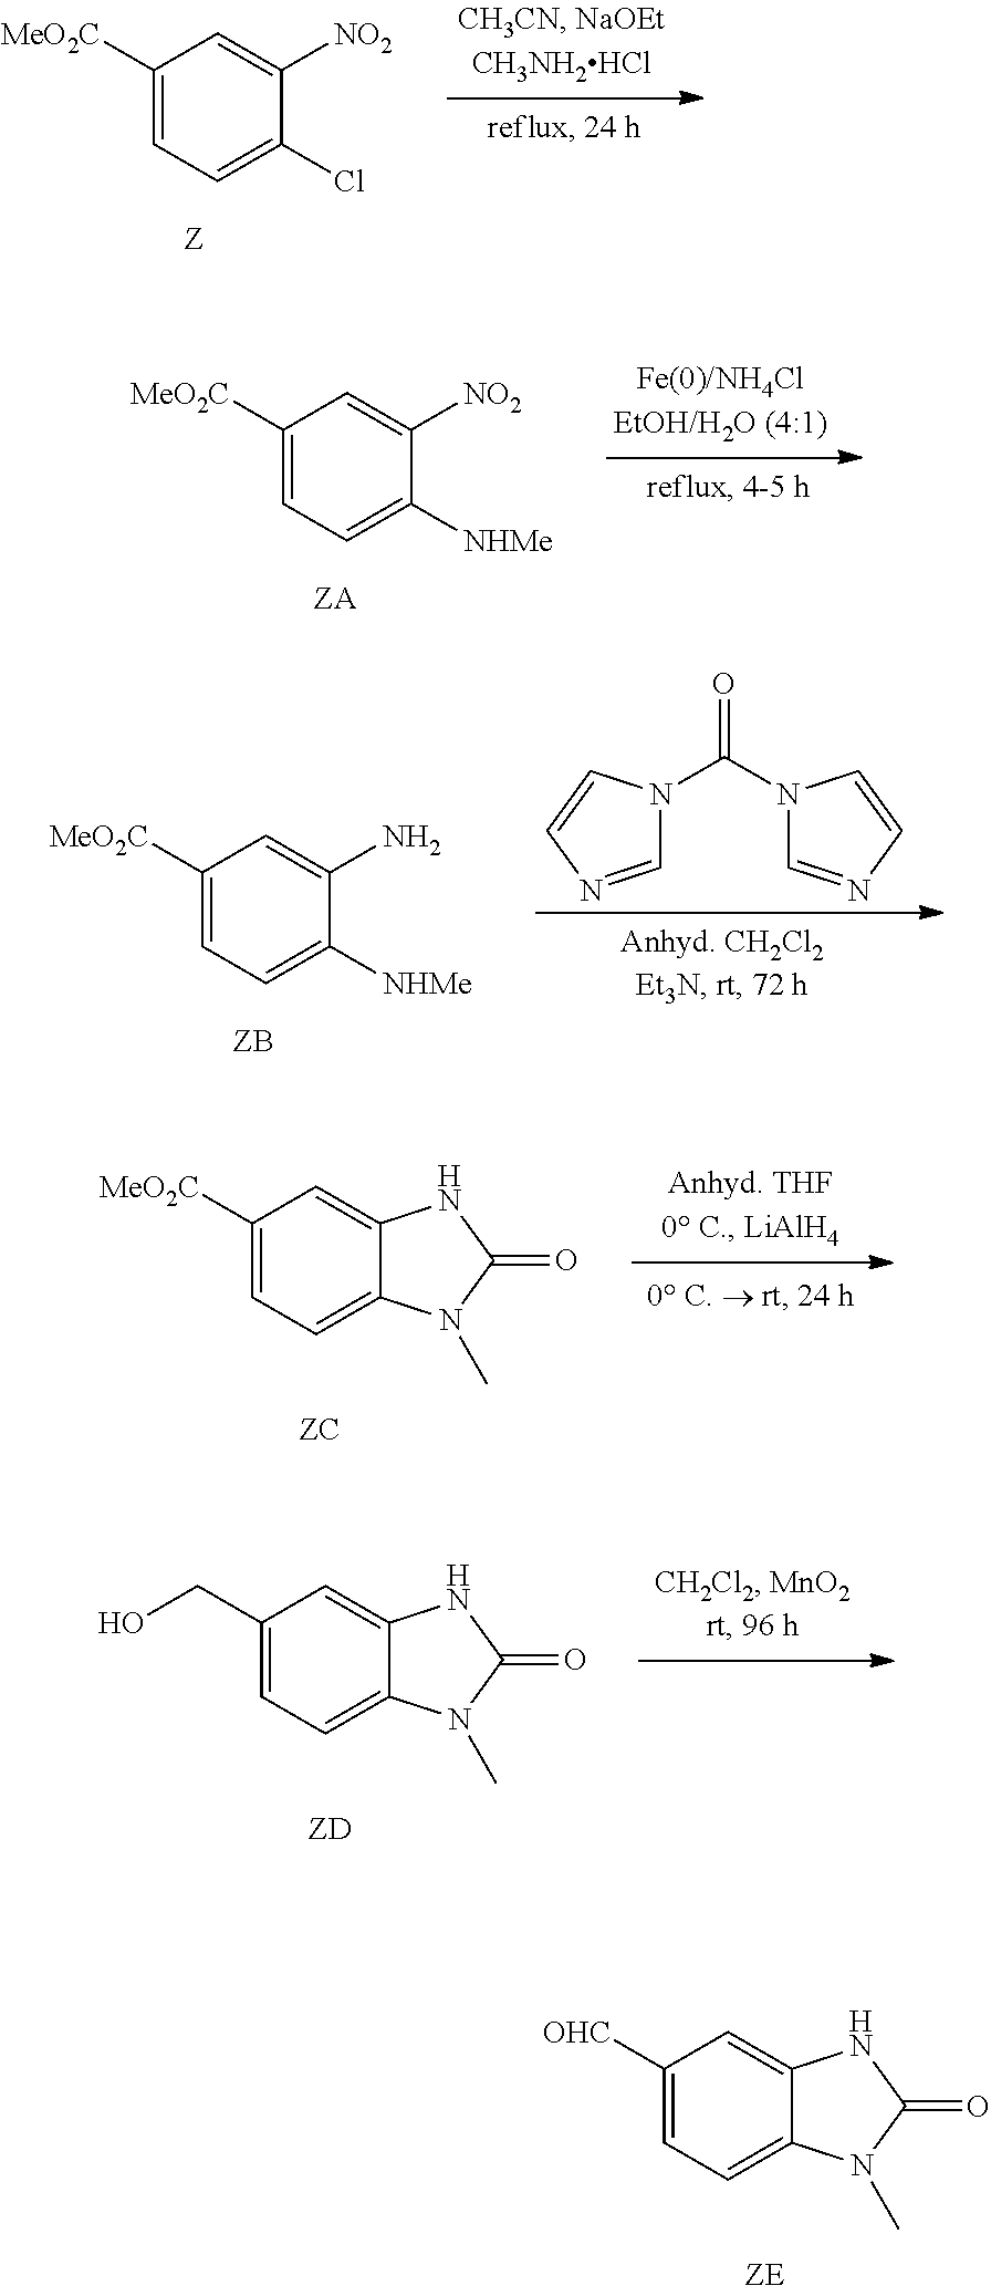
[Z].C1([MeO2C])=CC=C(Cl)C([NO2])=C1.[ZA].C1([MeO2C])=CC=C([NHMe])C([NO2])=C1.[ZB].C1([MeO2C])=CC=C([NHMe])C(N)=C1.C(N1C=NC=C1)(N1C=NC=C1)=O.[ZC].C1([MeO2C])=CC=C2C(=C1)NC(=O)N2C.[ZD].C1(CO)=CC=C2C(=C1)NC(=O)N2C.[ZE].C1([OHC])=CC=C2C(=C1)NC(=O)N2C
